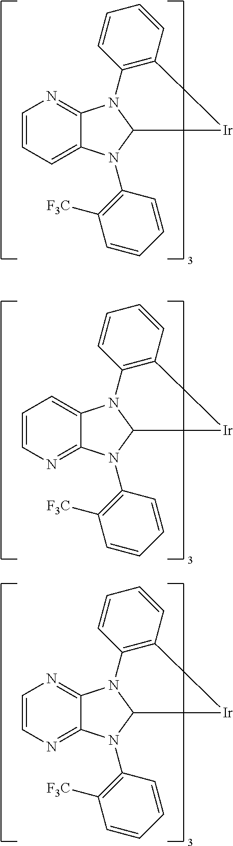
C1=CC=C2C(=N1)N1C(N2C2=C([F3C])C=CC=C2)[Ir]C2=C1C=CC=C2.C1=CN=C2C(=C1)N1C(N2C2=C([F3C])C=CC=C2)[Ir]C2=C1C=CC=C2.C1=CN=C2C(=N1)N1C(N2C2=C([F3C])C=CC=C2)[Ir]C2=C1C=CC=C2
